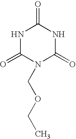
C1(=O)NC(=O)NC(=O)N1COCC
